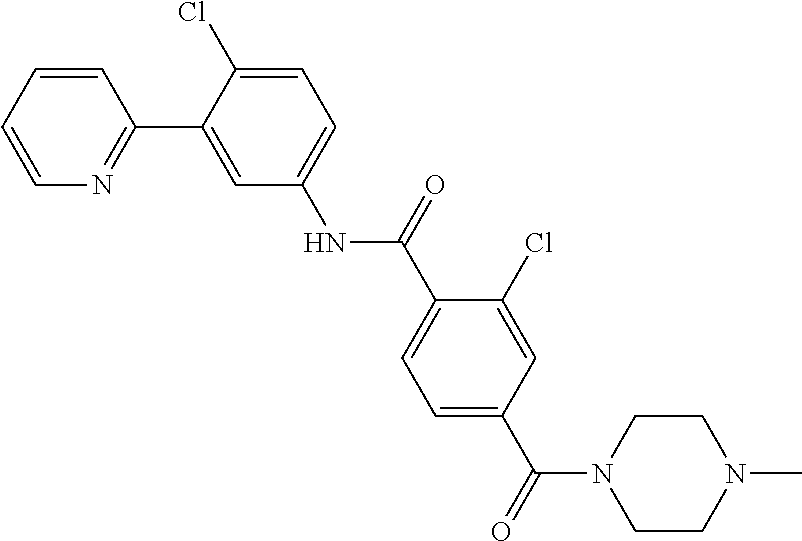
C1=CC=CN=C1C1=CC(NC(C2=CC=C(C(=O)N3CCN(C)CC3)C=C2Cl)=O)=CC=C1Cl
